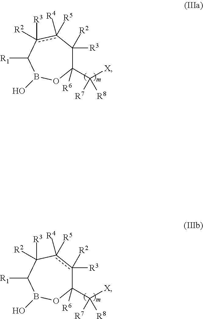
C1(C([X])([R7])[R8])([R6])C([R3])([R2])c([R5])([R4])c([R3])([R2])C([R1])B(O)O1.C1(C([X])([R7])[R8])([R6])c([R3])([R2])c([R5])([R4])C([R3])([R2])C([R1])B(O)O1
